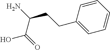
C1=CC(CCC(N)C(=O)O)=CC=C1
